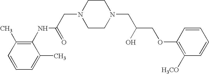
C1(NC(CN2CCN(CC(COC3=C([H3CO])C=CC=C3)O)CC2)=O)=C(C)C=CC=C1C
